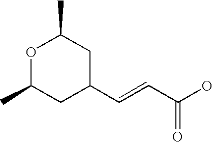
O1C(C)CC(C=CC(O)=O)CC1C
